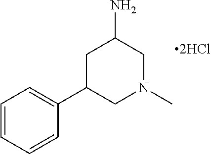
C1=CC=CC(C2CN(C)CC(N)C2)=C1
